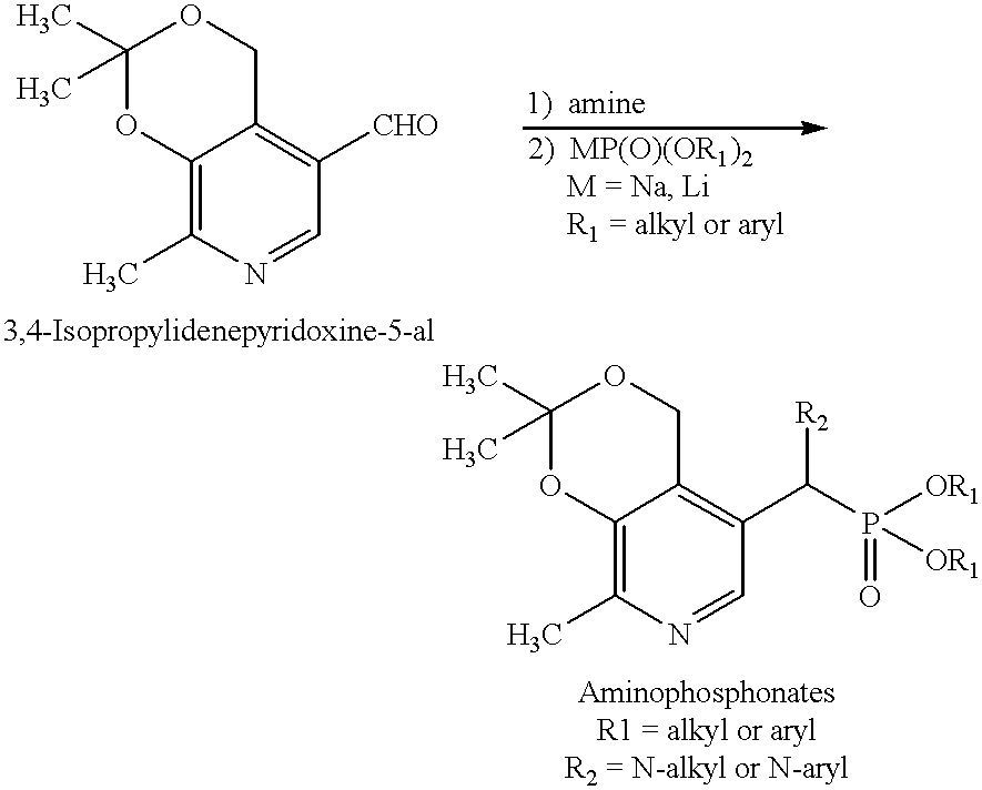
C12=C(C)N=CC([CHO])=C1COC(C)(C)O2.C12=C(C)N=CC(C([R2])P([OR1])([OR1])=O)=C1COC(C)(C)O2
